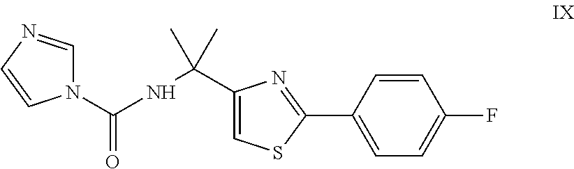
C1(C2=NC(C(NC(N3C=NC=C3)=O)(C)C)=CS2)=CC=C(F)C=C1
